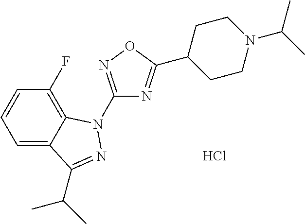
C1(F)=C2C(=CC=C1)C(C(C)C)=NN2C1=NOC(C2CCN(C(C)C)CC2)=N1.Cl
